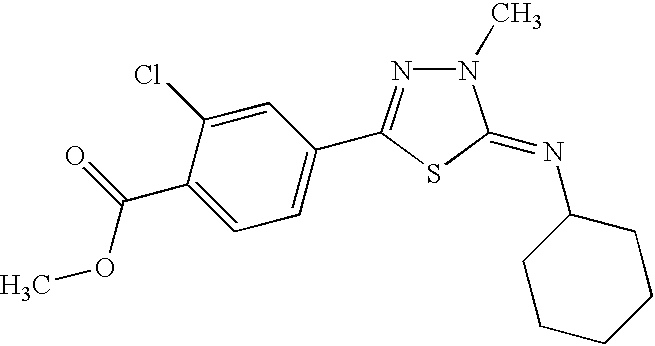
C1=C(C(OC)=O)C(Cl)=CC(C2=NN(C)C(=NC3CCCCC3)S2)=C1
